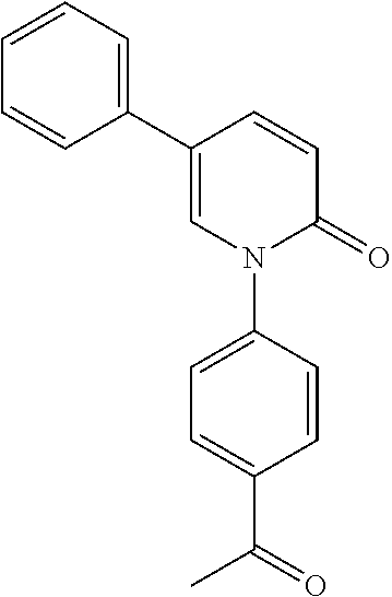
N1(C2=CC=C(C(C)=O)C=C2)C(=O)C=CC(C2=CC=CC=C2)=C1
